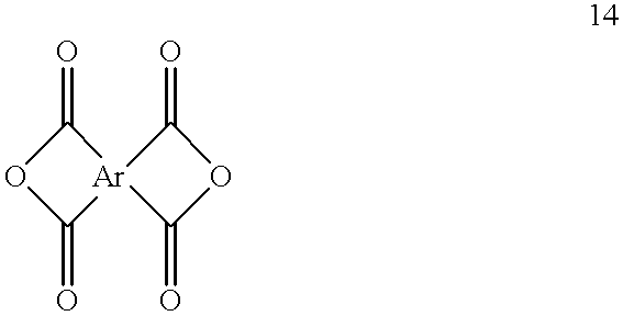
C1(=O)OC(=O)[Ar]12C(=O)OC2=O
